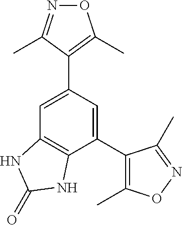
O1N=C(C)C(C2=CC3=C(C(C4=C(C)ON=C4C)=C2)NC(=O)N3)=C1C
